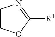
C1COC([R1])=N1
